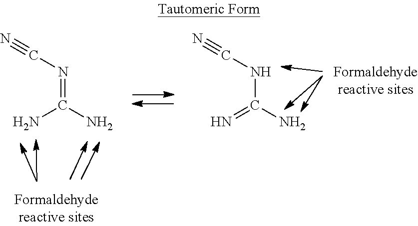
N(=C(N)N)C#N.N(C(N)=N)C#N
